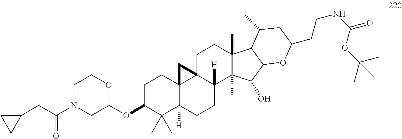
C1(OC2C(C)(C)C3([H])C4(CC2)C2(C([H])(CC3)C3(C)C(C)(CC2)C2C(C3O)OC(CCNC(=O)OC(C)(C)C)CC2C)C4)OCCN(C(CC2CC2)=O)C1
